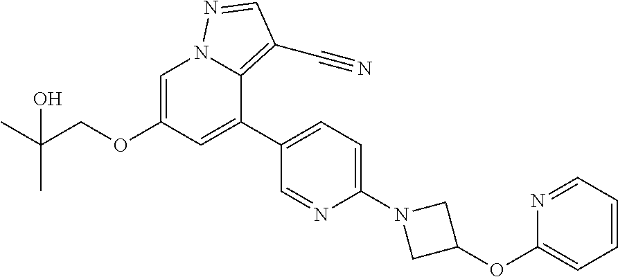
C1=C(OCC(C)(C)O)C=C(C2=CC=C(N3CC(OC4=CC=CC=N4)C3)N=C2)C2=C(C#N)C=NN12
